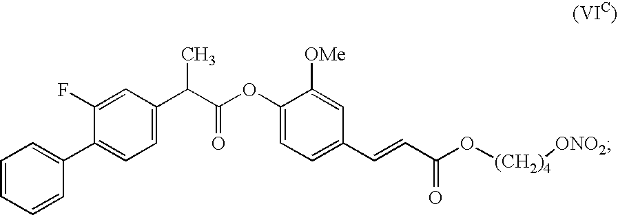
C1=CC=CC(C2=CC=C(C(C(OC3=CC=C(C=CC(O[(CH2)4][ONO2])=O)C=C3[OMe])=O)C)C=C2F)=C1
